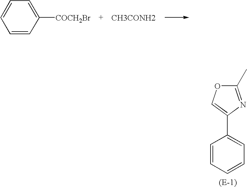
C1=CC=CC=C1C1=COC(C)=N1.C1=CC([COCH2Br])=CC=C1.[CH3CONH2]
